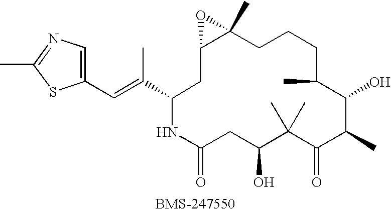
C1(C(=CC2=CN=C(C)S2)C)NC(=O)CC(O)C(C)(C)C(=O)C(C)C(O)C(C)CCCC2(C)C(C1)O2
